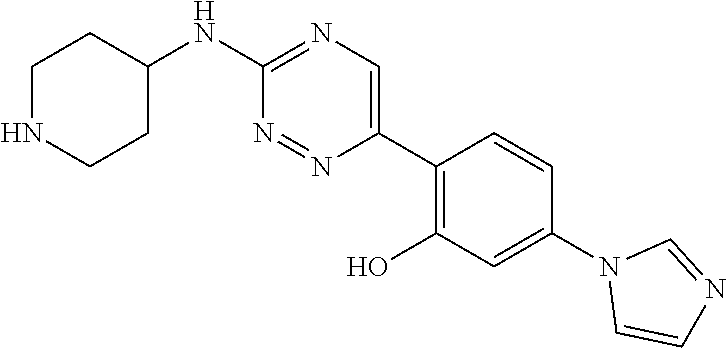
C1NCCC(NC2=NC=C(C3=C(O)C=C(N4C=CN=C4)C=C3)N=N2)C1
